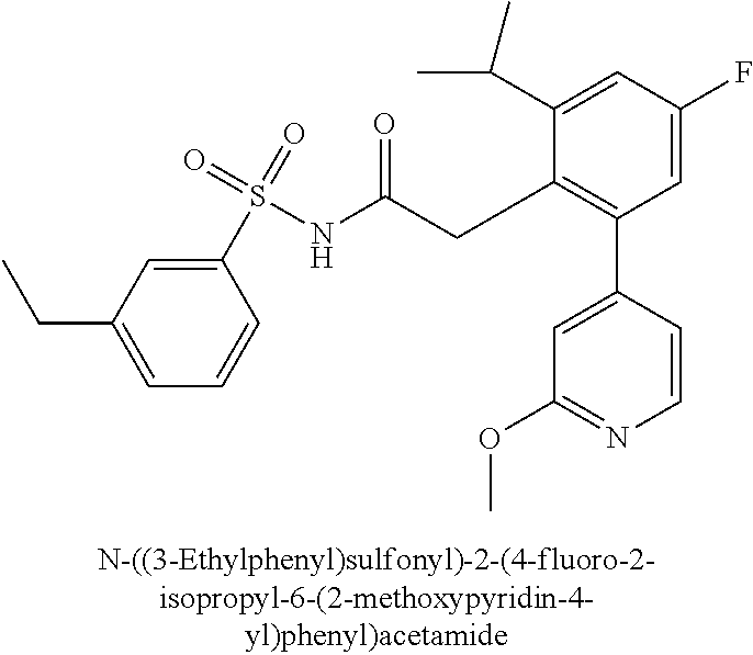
C1=C(F)C=C(C(C)C)C(CC(NS(=O)(=O)C2=CC(CC)=CC=C2)=O)=C1C1=CC(OC)=NC=C1
